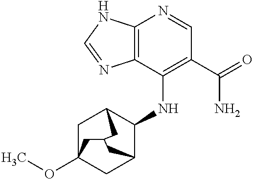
C1C2(OC)CC3C(NC4=C(C(=O)N)C=NC5=C4N=CN5)C1CC(C2)C3
